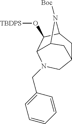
C12CC3C(O[TBDPS])C(N(CC4=CC=CC=C4)C1)C(C2)N3[Boc]
